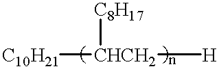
[C10H21][CHCH2]([H])[C8H17]
